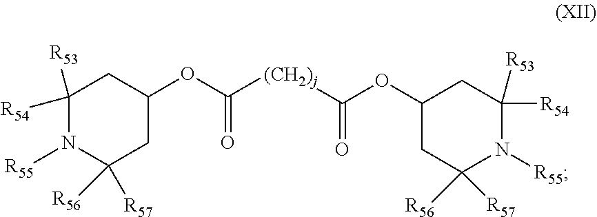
C1([R54])([R53])N([R55])C([R56])([R57])CC(OC([(CH2)j]C(OC2CC([R56])([R57])N([R55])C([R54])([R53])C2)=O)=O)C1
